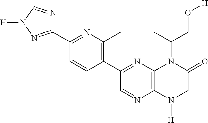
C12=C(N([H])CC(=O)N1C(CO[H])C)N=CC(C1=C(C)N=C(C3=NN([H])C=N3)C=C1)=N2
